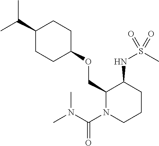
C(C)(C)C1CCC(OCC2N(C(N(C)C)=O)CCCC2NS(C)(=O)=O)CC1
